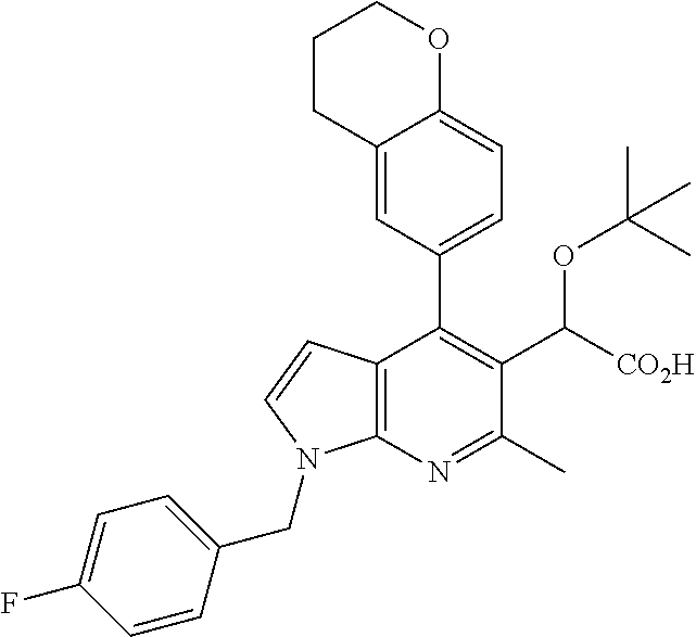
C1CC2=CC(C3=C(C([CO2H])OC(C)(C)C)C(C)=NC4=C3C=CN4CC3=CC=C(F)C=C3)=CC=C2OC1
